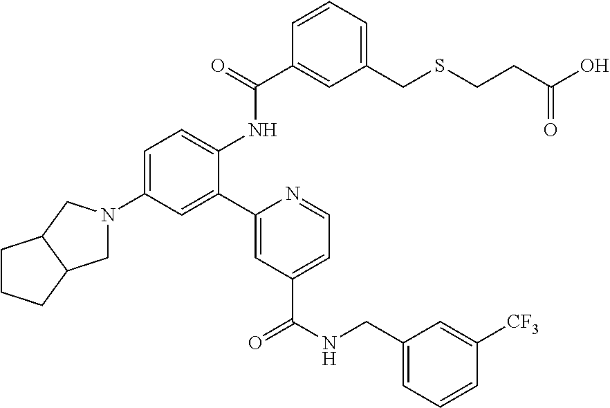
C1=C(N2CC3C(C2)CCC3)C=C(C2=CC(C(NCC3=CC=CC([CF3])=C3)=O)=CC=N2)C(NC(C2=CC(CSCCC(O)=O)=CC=C2)=O)=C1
